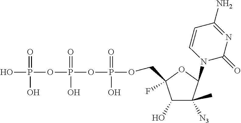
C1(O)C(C)([N3])C(N2C(=O)N=C(N)C=C2)OC1(F)COP(OP(OP(O)(O)=O)(O)=O)(O)=O
